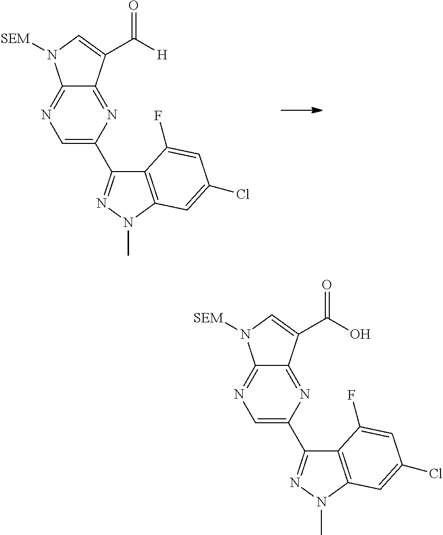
C1=C(C2=NN(C)C3=C2C(F)=CC(Cl)=C3)N=C2C(=N1)N([SEM])C=C2C([H])=O.C1=C(C2=NN(C)C3=C2C(F)=CC(Cl)=C3)N=C2C(=N1)N([SEM])C=C2C(O)=O
